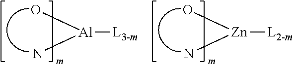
[Al](O)(N)[L3-m].[Zn](O)(N)[L2-m]
